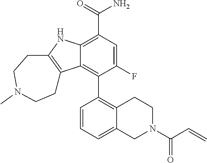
C12=C(C(=O)N)C=C(F)C(C3=C4CCN(C(C=C)=O)CC4=CC=C3)=C1C1=C(N2)CCN(C)CC1
